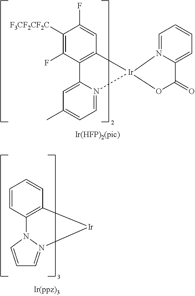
C1([F3CF2CF2C])=C(F)C2=C(C=C1F)[Ir]1(N3=CC=C(C)C=C23)N2=CC=CC=C2C(=O)O1.C1=CC2=C(C=C1)[Ir]N1=CC=CN21
